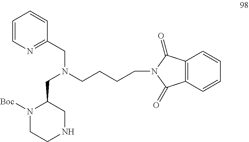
N1([Boc])CCNCC1CN(CC1=NC=CC=C1)CCCCN1C(=O)C2=C(C1=O)C=CC=C2
